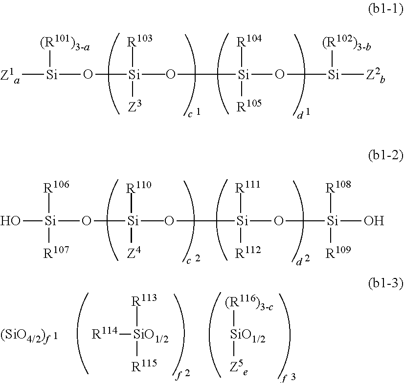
[Z1a][Si]([(R101)3-a])O[Si](O[Si]([R104])([R105])O[Si]([(R102)3-b])[Z2b])(C)([Z3])[R103].O[Si]([R106])(O[Si](O[Si]([R111])([R112])O[Si]([R108])(O)[R109])(C)([Z4])[R110])[R107].[SiO1/2]([(R116)3-c])[Z5e].[R114][SiO1/2]([R113])[R115]
